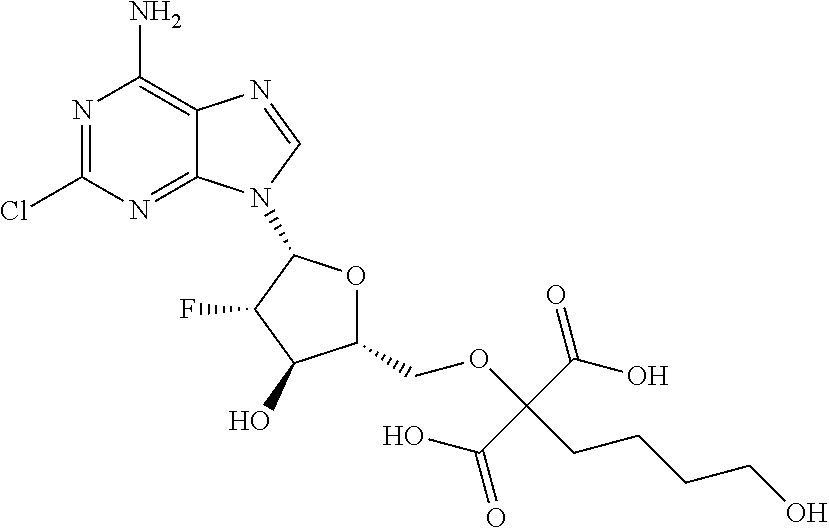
N1=C(Cl)N=C2C(=C1N)N=CN2C1OC(COC(C(O)=O)(C(=O)O)CCCCO)C(O)C1F
